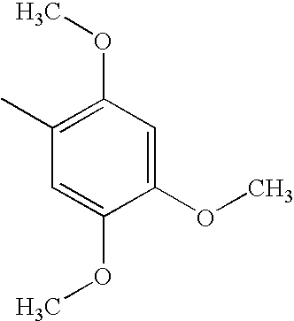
C1(C)=C(OC)C=C(OC)C(OC)=C1
